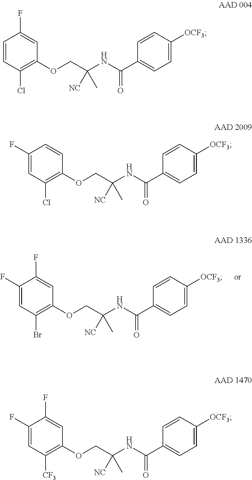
C1=CC(Cl)=C(OCC(NC(C2=CC=C([OCF3])C=C2)=O)(C)[NC])C=C1F.C1(F)=CC(Cl)=C(OCC(NC(C2=CC=C([OCF3])C=C2)=O)(C)[NC])C=C1.C1(F)=CC(Br)=C(OCC(NC(C2=CC=C([OCF3])C=C2)=O)(C)[NC])C=C1F.C1(F)=CC([CF3])=C(OCC(NC(C2=CC=C([OCF3])C=C2)=O)(C)[NC])C=C1F
